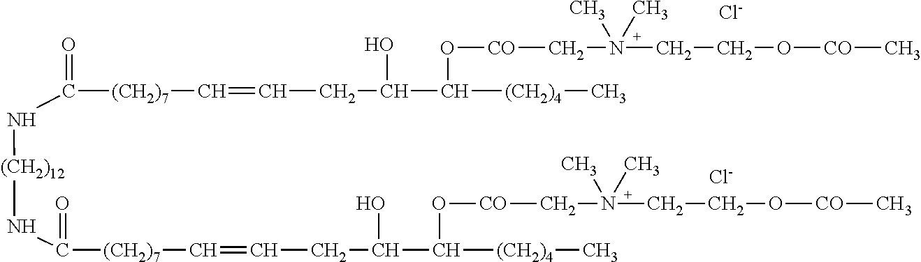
O=C([(CH2)7]C=CCC(O)C([(CH2)4]C)O[CO]CN(CCO[CO]C)(C)C)N[(CH2)12]NC(=O)[(CH2)7]C=CCC(O)C([(CH2)4]C)O[CO]CN(CCO[CO]C)(C)C.[Cl-].[Cl-]
